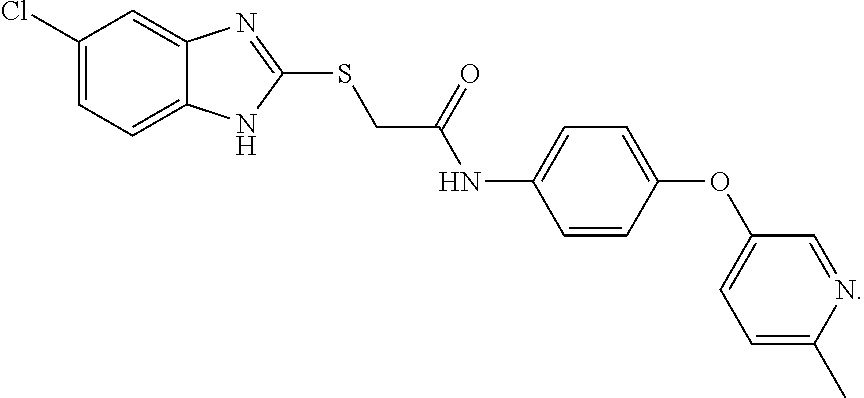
C1(Cl)=CC=C2C(=C1)N=C(SCC(NC1=CC=C(OC3=CC=C(C)N=C3)C=C1)=O)N2
